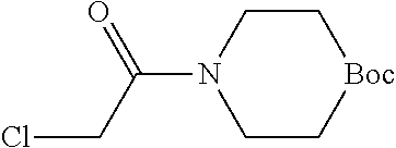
C1CN(C(CCl)=O)CC[Boc]1
